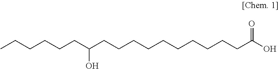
CCCCCCC(CCCCCCCCCCC(O)=O)O
